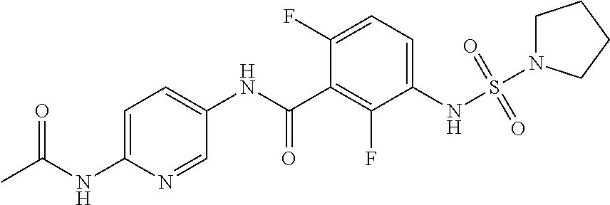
S(NC1=CC=C(F)C(C(NC2=CC=C(NC(C)=O)N=C2)=O)=C1F)(=O)(=O)N1CCCC1
